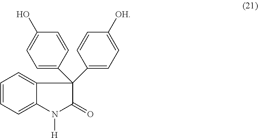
C1=C(C2(C3=CC=C([OH])C=C3)C3=CC=CC=C3N([H])C2=O)C=CC(O)=C1
